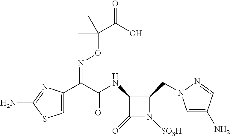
C(=NOC(C(O)=O)(C)C)(C1=CSC(N)=N1)C(NC1C(=O)N([SO3H])C1CN1C=C(N)C=N1)=O
